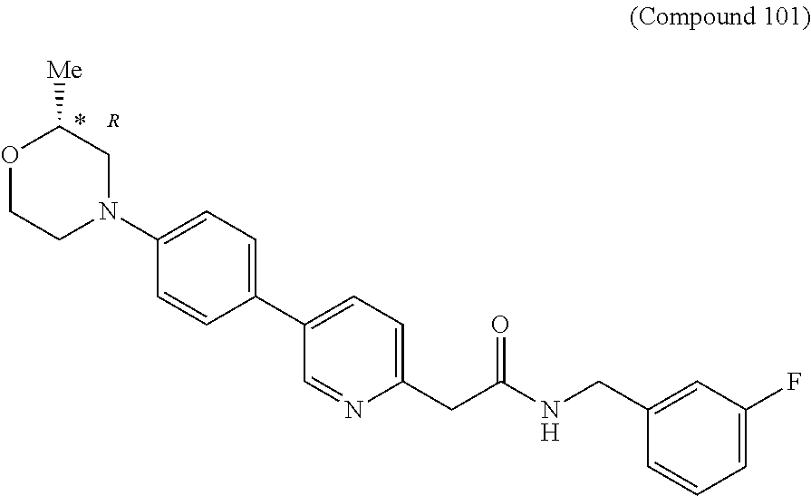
O1CCN(C2=CC=C(C3=CC=C(CC(NCC4=CC(F)=CC=C4)=O)N=C3)C=C2)CC1[Me].[R]
